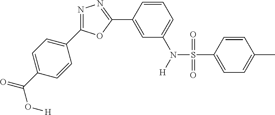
N1=C(C2=CC=C(C(=O)O[H])C=C2)OC(C2=CC(N(S(C3=CC=C(C)C=C3)(=O)=O)[H])=CC=C2)=N1
